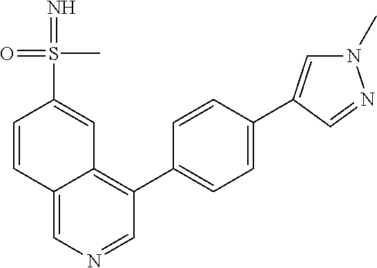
C1=NC=C2C(=C1C1=CC=C(C3=CN(C)N=C3)C=C1)C=C(S(=N)(C)=O)C=C2
